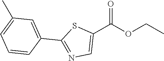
C1(C(OCC)=O)=CN=C(C2=CC(C)=CC=C2)S1
